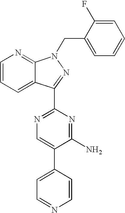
C1=CC=C2C(=N1)N(CC1=CC=CC=C1F)N=C2C1=NC=C(C2=CC=NC=C2)C(N)=N1
